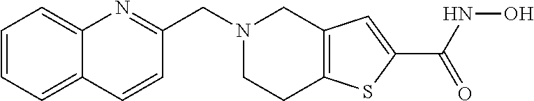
C1=CC=C2C(=C1)N=C(CN1CCC3=C(C1)C=C(C(NO)=O)S3)C=C2
